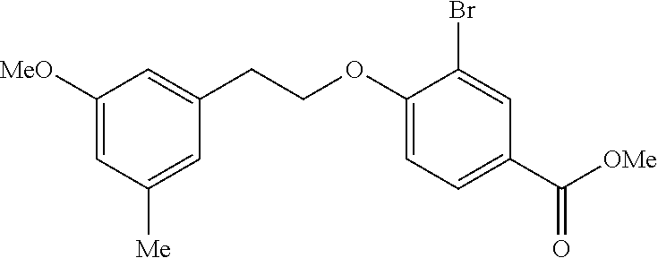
C1([MeO])=CC([Me])=CC(CCOC2=CC=C(C([OMe])=O)C=C2Br)=C1
